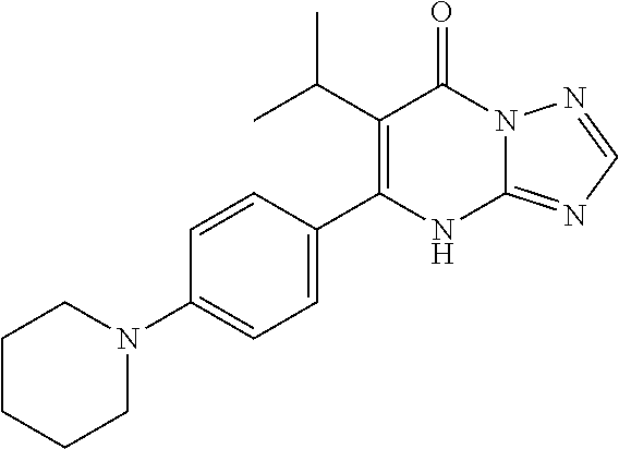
C12=NC=NN1C(=O)C(C(C)C)=C(C1=CC=C(N3CCCCC3)C=C1)N2
